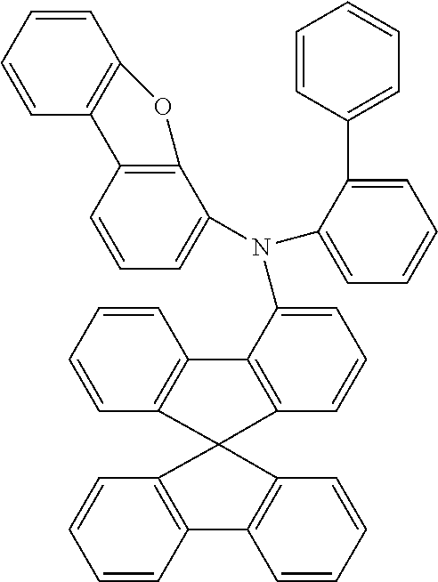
C1=CC2=C(C=C1)C1(C3=C2C=CC=C3)C2=C(C=CC=C2)C2=C1C=CC=C2N(C1=CC=CC=C1C1=CC=CC=C1)C1=CC=CC2=C1OC1=C2C=CC=C1
